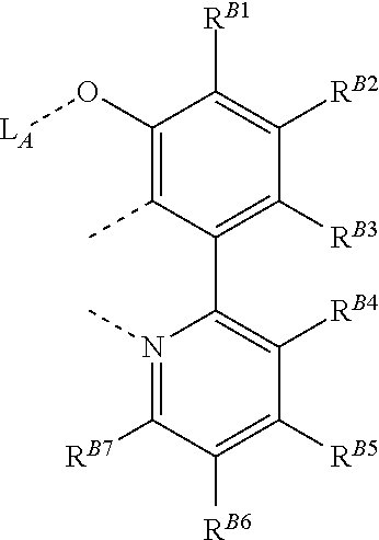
C1(O[LA])=C(C)C(C2=C([RB4])C([RB5])=C([RB6])C([RB7])=N2C)=C([RB3])C([RB2])=C1[RB1]
